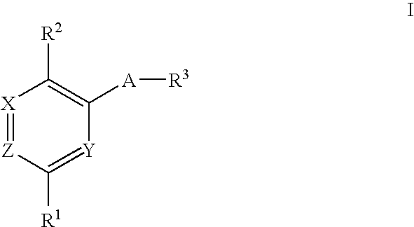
[X]1=[Z]C([R1])=[Y]C([A][R3])=C1[R2]
